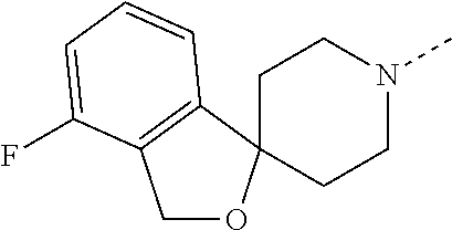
C1CN(C)CCC12OCC1=C2C=CC=C1F
